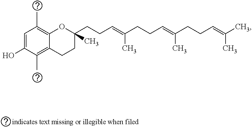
C1=C(O)C(C)=C2C(=C1C)OC(C)(CCC=C(CCC=C(C)CCC=C(C)C)C)CC2
